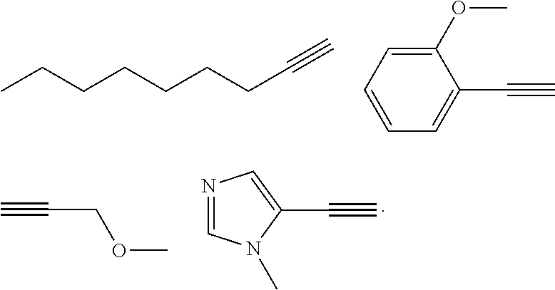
CCCCCCCC#C.C1(OC)=CC=CC=C1C#C.C#CCOC.N1=CN(C)C(C#C)=C1
